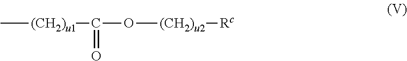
C[(CH2)u1]C(=O)O[(CH2)u2][Rc]
